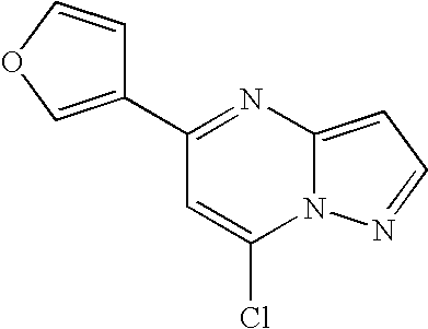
C1(C2=NC3=CC=NN3C(Cl)=C2)=COC=C1
